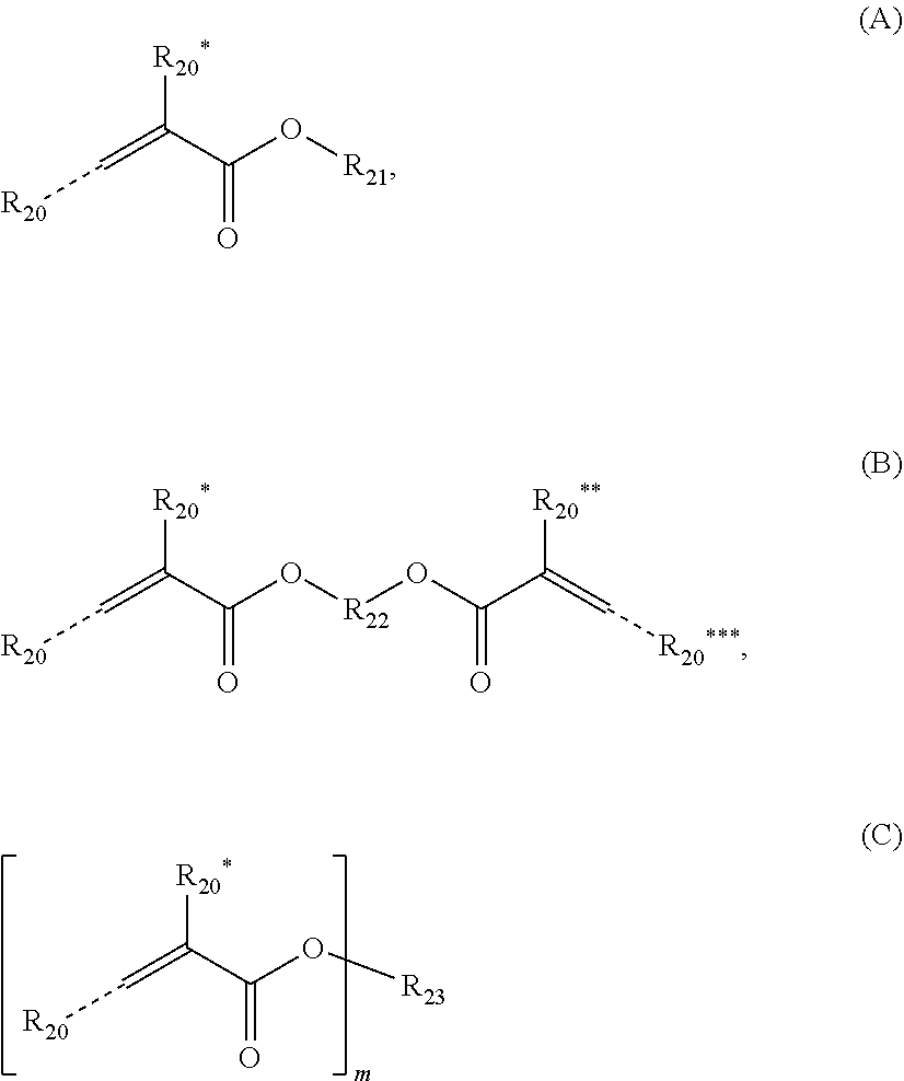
[R20]C=C(C(O[R23])=O)[R20*].[R20]C=C(C(O[R21])=O)[R20*].[R20]C=C(C(O[R22]OC(C([R20**])=C[R20***])=O)=O)[R20*]
